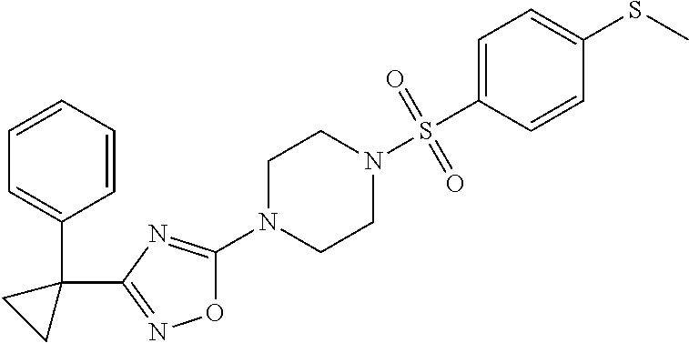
O1C(N2CCN(S(C3=CC=C(SC)C=C3)(=O)=O)CC2)=NC(C2(C3=CC=CC=C3)CC2)=N1
